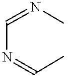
C(N=CC)=NC
